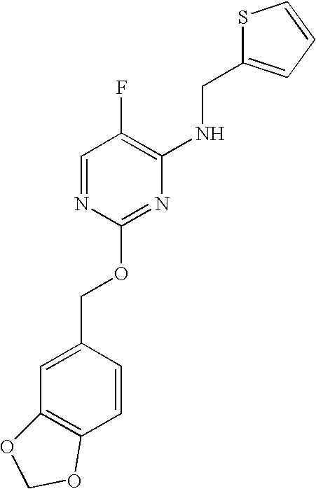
S1C(CNC2=C(F)C=NC(OCC3=CC4=C(C=C3)OCO4)=N2)=CC=C1
